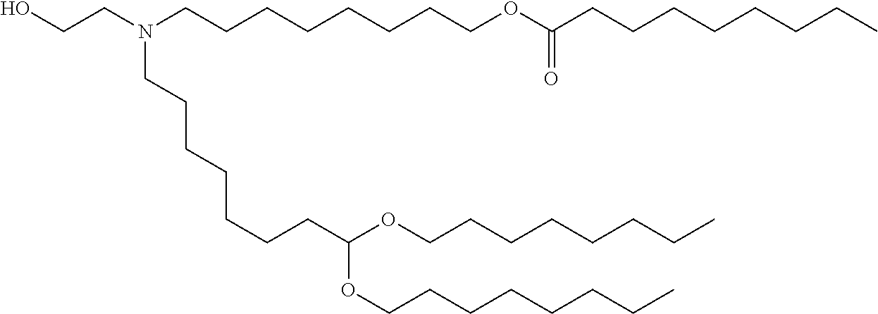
C(CCCC)CCCOC(OCCCCCCCC)CCCCCCCN(CCO)CCCCCCCCOC(=O)CCCCCCCC
